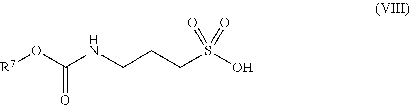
[R7]OC(NCCCS(O)(=O)=O)=O
